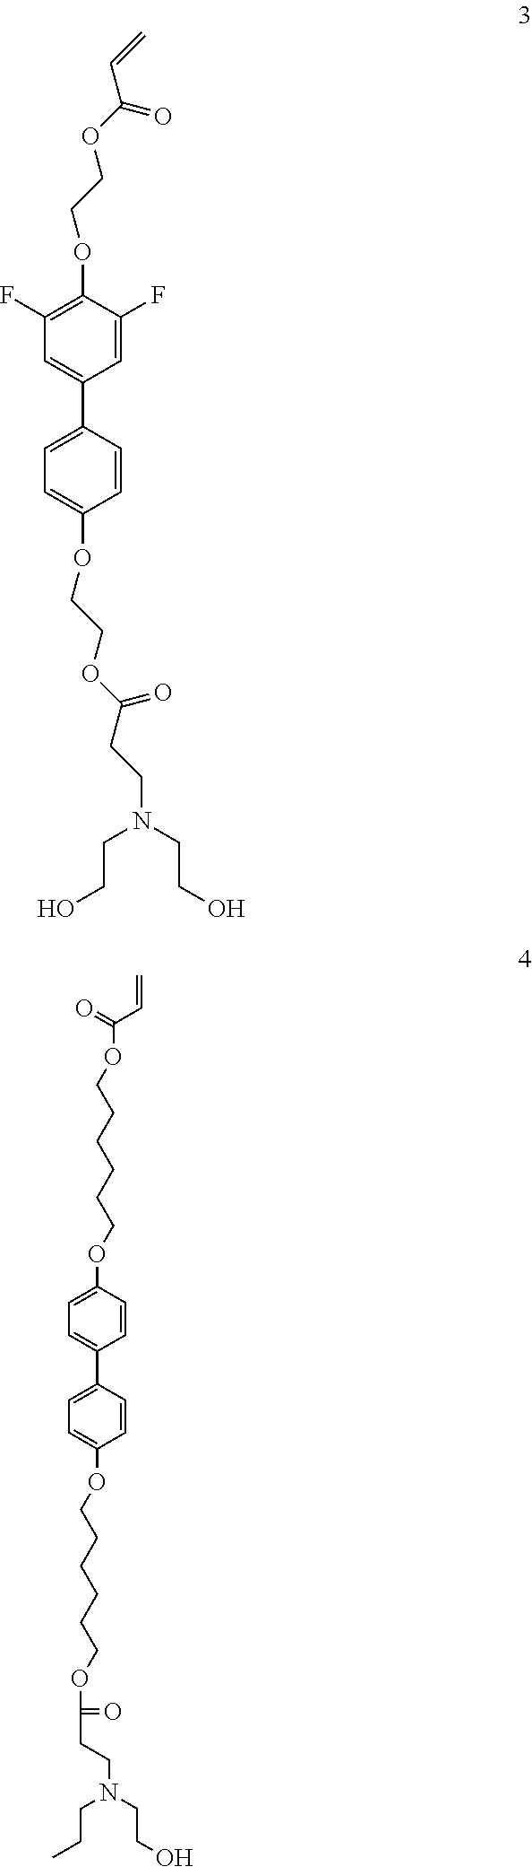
C1=CC(C2=CC(F)=C(OCCOC(C=C)=O)C(F)=C2)=CC=C1OCCOC(=O)CCN(CCO)CCO.C1=CC(C2=CC=C(OCCCCCCOC(=O)C=C)C=C2)=CC=C1OCCCCCCOC(=O)CCN(CCC)CCO
